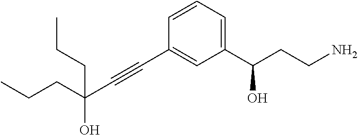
C1=CC=C(C(CCN)O)C=C1C#CC(CCC)(O)CCC
